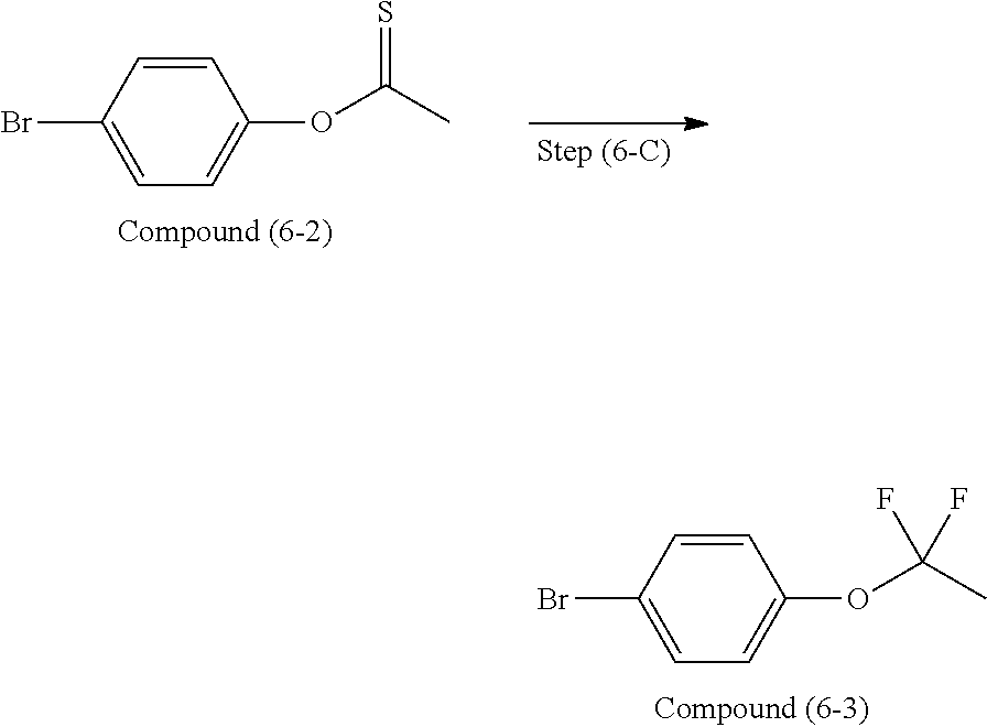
C1=CC(Br)=CC=C1OC(C)=S.C1=CC(Br)=CC=C1OC(C)(F)F
